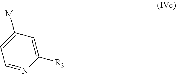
C1=NC([R3])=CC([M])=C1
